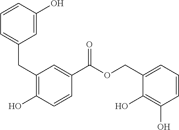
C1(CC2=CC=CC(O)=C2)=C(O)C=CC(C(=O)OCC2=CC=CC(O)=C2O)=C1
